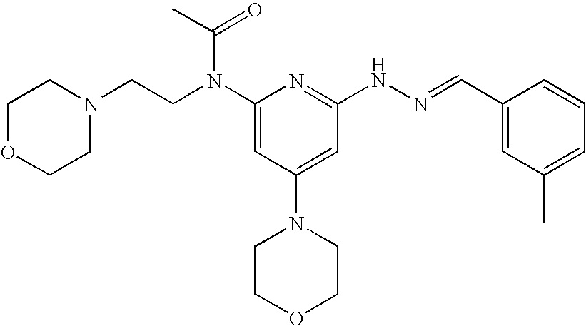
N1(CCN(C2=CC(N3CCOCC3)=CC(NN=CC3=CC(C)=CC=C3)=N2)C(C)=O)CCOCC1
